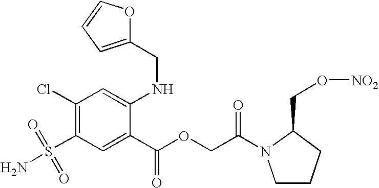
C1(Cl)=C(S(=O)(=O)N)C=C(C(OCC(=O)N2CCCC2CO[NO2])=O)C(NCC2=CC=CO2)=C1
